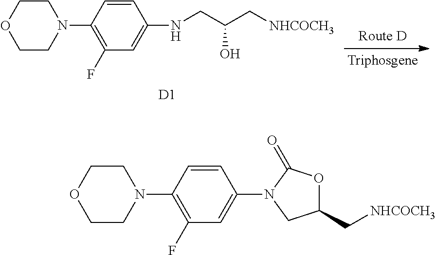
C1COCCN1C1=C(F)C=C(NCC(C[NHCOCH3])O)C=C1.[D1].C1COCCN1C1=C(F)C=C(N2CC(C[NHCOCH3])OC2=O)C=C1
